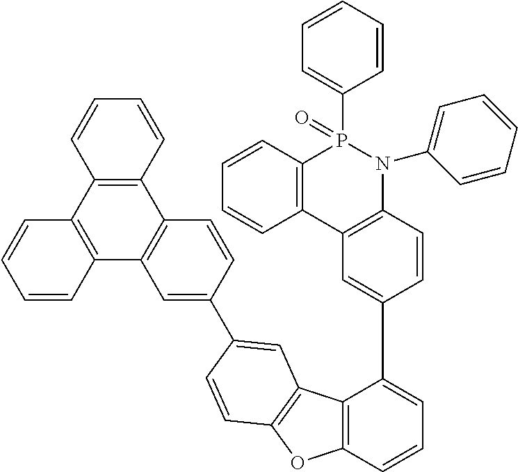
C12=C(C3=C(N(C4=CC=CC=C4)P1(C1=CC=CC=C1)=O)C=CC(C1=CC=CC4=C1C1=C(O4)C=CC(C4=CC5=C(C=C4)C4=C(C6=C5C=CC=C6)C=CC=C4)=C1)=C3)C=CC=C2
